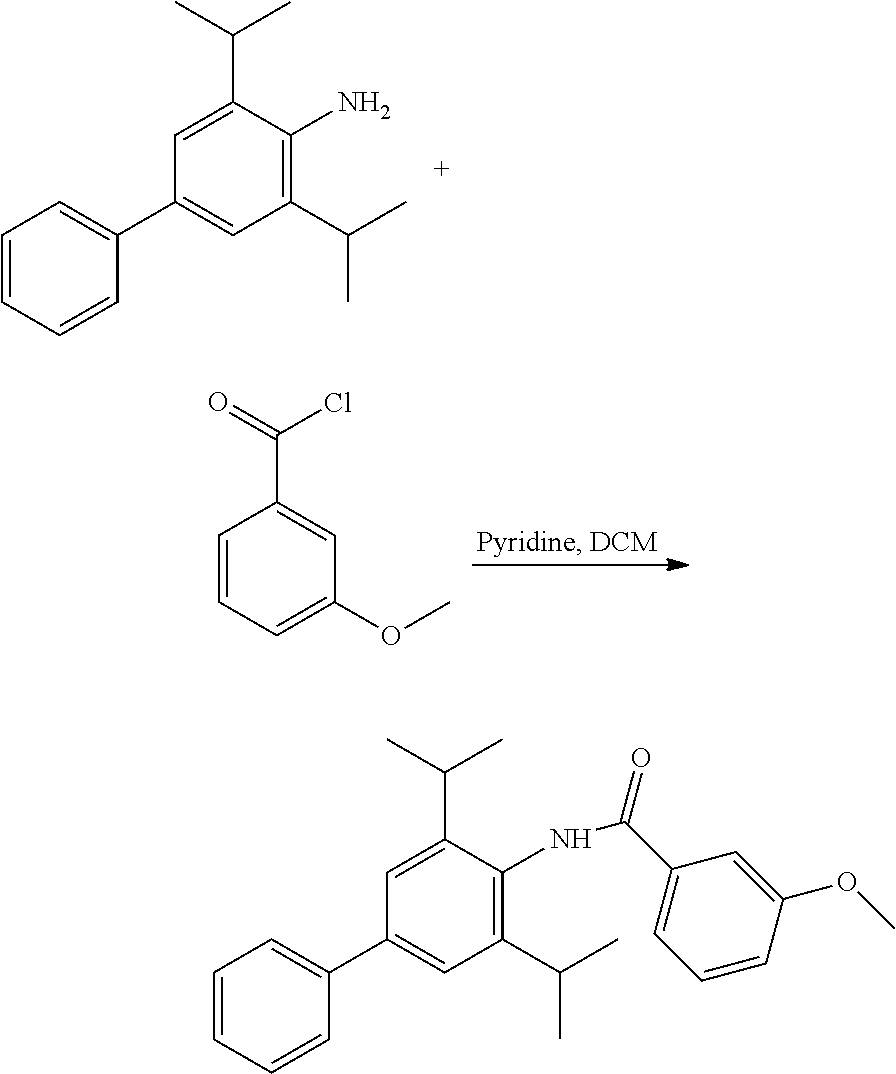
C1=C(C(C)C)C(N)=C(C(C)C)C=C1C1=CC=CC=C1.C1=CC=C(OC)C=C1C(=O)Cl.C1=C(C(C)C)C(NC(C2=CC=CC(OC)=C2)=O)=C(C(C)C)C=C1C1=CC=CC=C1
